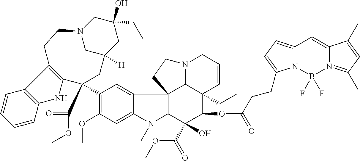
C1(C2(C(=O)OC)C3=C(C4=C(N3)C=CC=C4)CCN3CC(O)(CC)CC([H])(C2)C3)=C(OC)C=C2C(=C1)C13C(N2C)C(O)(C(OC)=O)C(OC(=O)CCC2=CC=C4N2B(F)(F)N2=C(C)C=C(C)C2=C4)C2(CC)C1N(CC=C2)CC3
